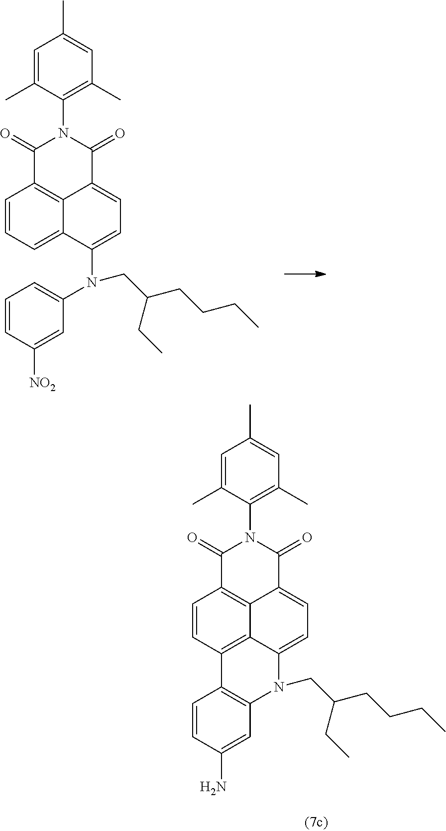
C1=CC=C2C(N(C3=CC=CC([NO2])=C3)CC(CCCC)CC)=CC=C3C(=O)N(C4=C(C)C=C(C)C=C4C)C(=O)C1=C32.C1=CC2=C3C(=CC=C4C(=O)N(C5=C(C)C=C(C)C=C5C)C(=O)C1=C43)N(CC(CCCC)CC)C1=C2C=CC(N)=C1
